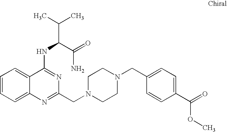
C1=CC=C2C(=C1)C(NC(C(C)C)C(=O)N)=NC(CN1CCN(CC3=CC=C(C(=O)OC)C=C3)CC1)=N2
